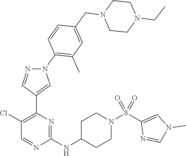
C1(Cl)=C(C2=CN(C3=C(C)C=C(CN4CCN(CC)CC4)C=C3)N=C2)N=C(NC2CCN(S(C3=CN(C)C=N3)(=O)=O)CC2)N=C1
